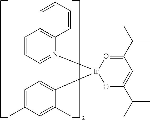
C12=N(C3=C(C=C1)C=CC=C3)[Ir]1(C3=C2C=C(C)C=C3C)O=C(C(C)C)C=C(C(C)C)O1
